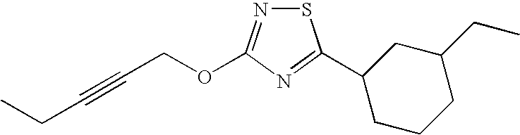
S1N=C(OCC#CCC)N=C1C1CCCC(CC)C1
